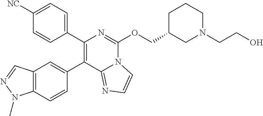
C1([NC])=CC=C(C2=C(C3=CC4=C(C=C3)N(C)N=C4)C3=NC=CN3C(OCC3CN(CCO)CCC3)=N2)C=C1
